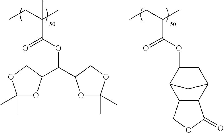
C(C(CC)C)(OC1CC2C3C(C1C2)COC3=O)=O.C(C(CC)(C)C)(OC(C1OC(C)(C)OC1)C1OC(C)(C)OC1)=O
